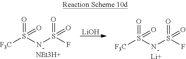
O=S([F3C])(=O)NS(=O)(F)=O.[NEt3H+].[LiOH].O=S([F3C])(=O)NS(=O)(F)=O.[Li]
